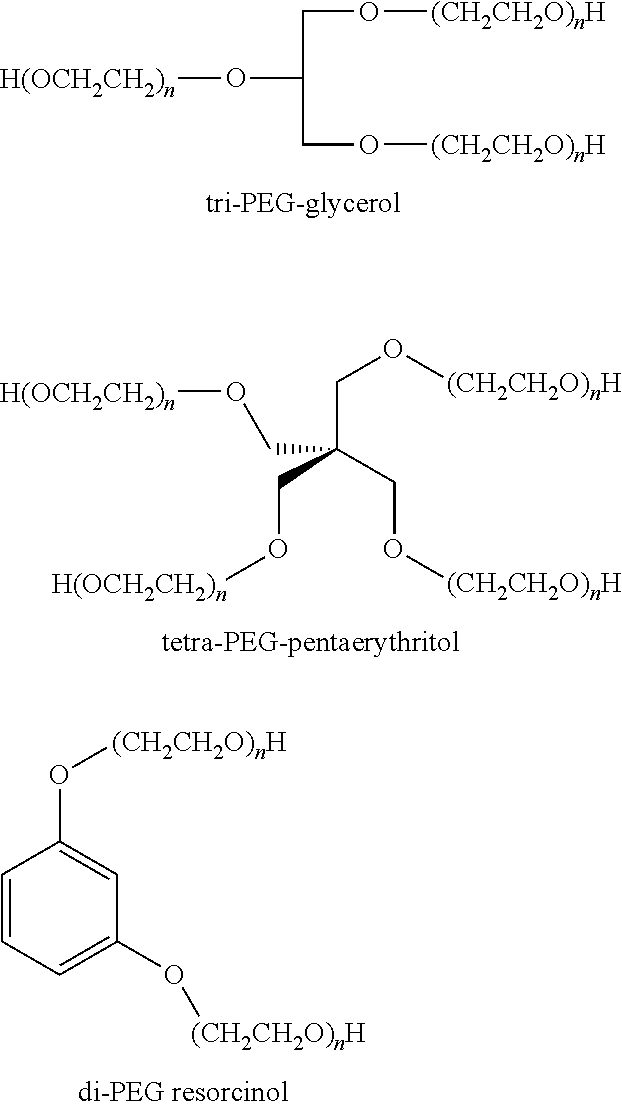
O(C(CO[(CH2CH2O)nH])CO[(CH2CH2O)nH])[H(OCH2CH2)n].C(C(CO[(CH2CH2O)nH])(CO[H(OCH2CH2)n])CO[H(OCH2CH2)n])O[(CH2CH2O)nH].C1=CC=C(O[(CH2CH2O)nH])C=C1O[(CH2CH2O)nH]
